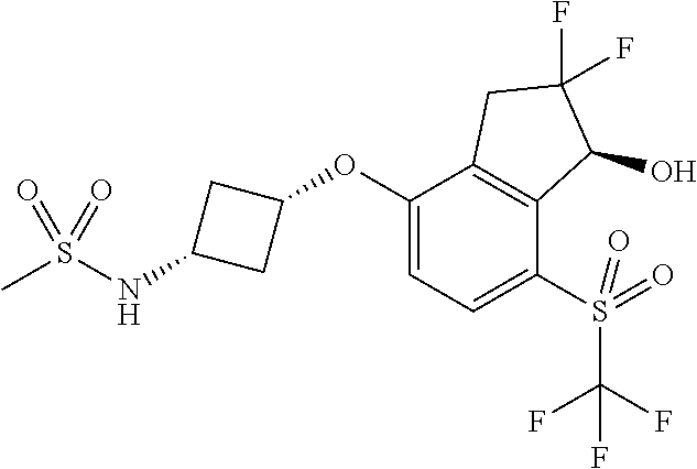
C1(OC2=CC=C(S(C(F)(F)F)(=O)=O)C3=C2CC(F)(F)C3O)CC(NS(C)(=O)=O)C1
